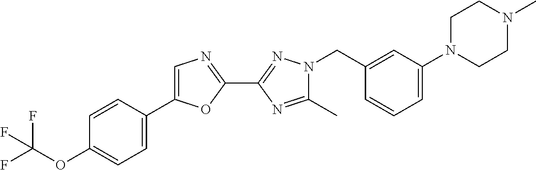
C1(C)=NC(C2=NC=C(C3=CC=C(OC(F)(F)F)C=C3)O2)=NN1CC1=CC(N2CCN(C)CC2)=CC=C1
